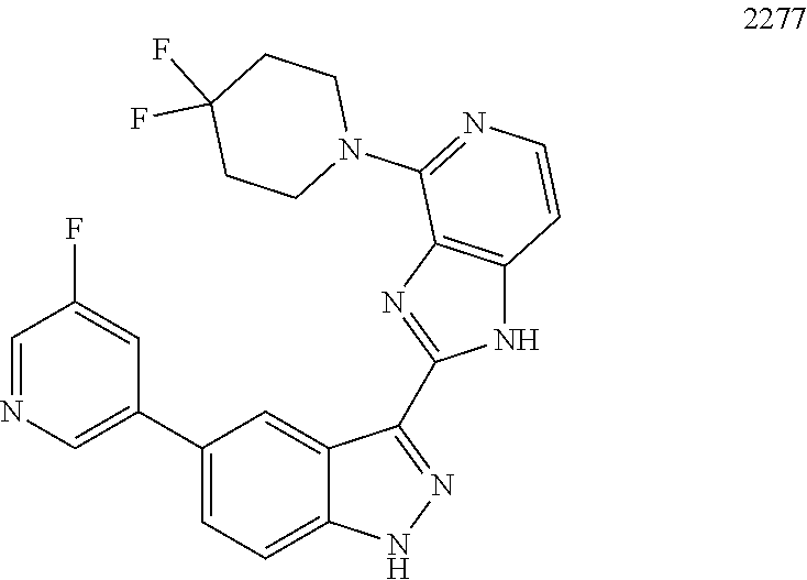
C1(C2=CN=CC(F)=C2)=CC=C2C(=C1)C(C1=NC3=C(N1)C=CN=C3N1CCC(F)(F)CC1)=NN2
